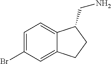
C1=C(Br)C=C2C(=C1)C(CN)CC2
